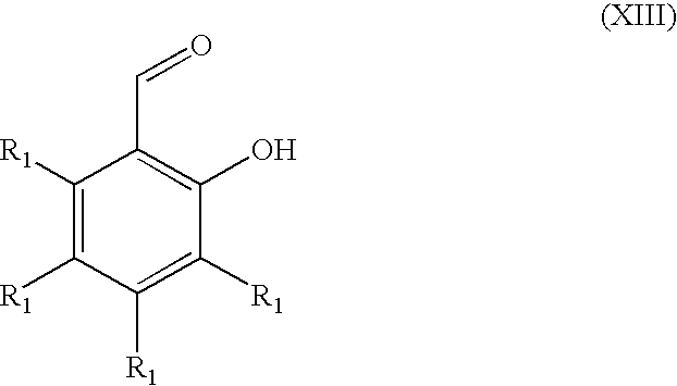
C1([R1])=C([R1])C([R1])=C([R1])C(O)=C1C=O
